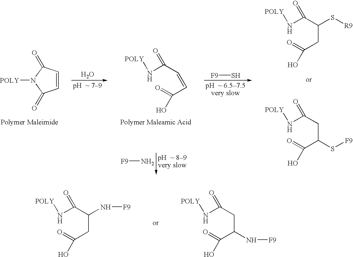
[POLY]NC(C(CC(=O)O)N[F9])=O.[POLY]NC(CC(C(=O)O)N[F9])=O.S[F9].[POLY]NC(C(S[R9])CC(=O)O)=O.[POLY]NC(CC(C(=O)O)S[F9])=O.O.C1=CC(=O)N([POLY])C1=O.[POLY]NC(C=CC(=O)O)=O.N[F9]
